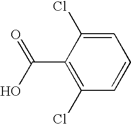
C1(C(=O)O)=C(Cl)C=CC=C1Cl
